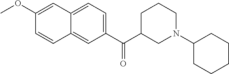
C1(OC)=CC2=CC=C(C(C3CN(C4CCCCC4)CCC3)=O)C=C2C=C1
